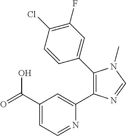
C1(C(=O)O)=CC=NC(C2=C(C3=CC(F)=C(Cl)C=C3)N(C)C=N2)=C1
